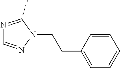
N1=C(C)N(CCC2=CC=CC=C2)N=C1
